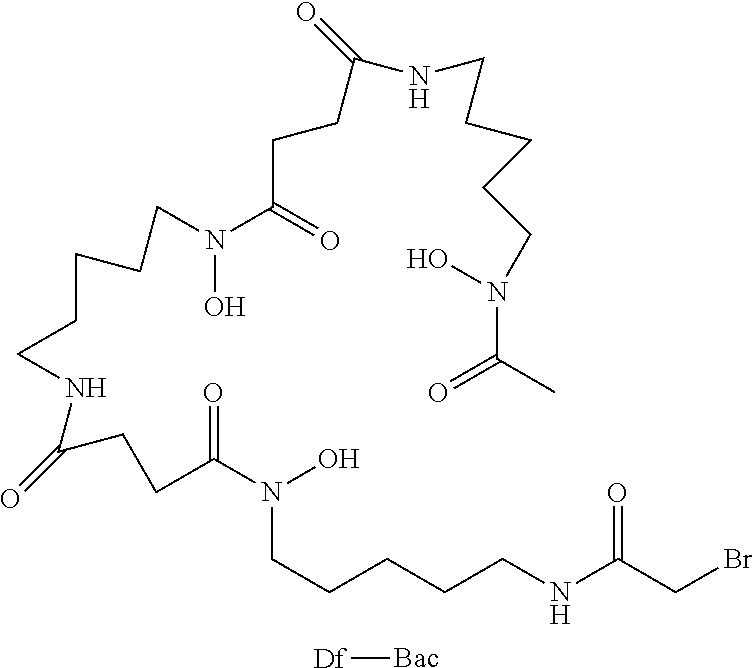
BrCC(NCCCCCN(O)C(CCC(NCCCCCN(C(CCC(NCCCCCN(C(C)=O)O)=O)=O)O)=O)=O)=O.[Df][Bac]
